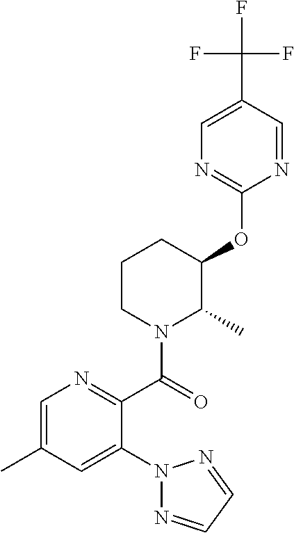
C1=C(C)C=C(N2N=CC=N2)C(C(=O)N2C(C)C(OC3=NC=C(C(F)(F)F)C=N3)CCC2)=N1
